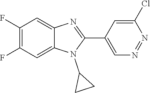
C1(F)=C(F)C=C2C(=C1)N=C(C1=CN=NC(Cl)=C1)N2C1CC1
